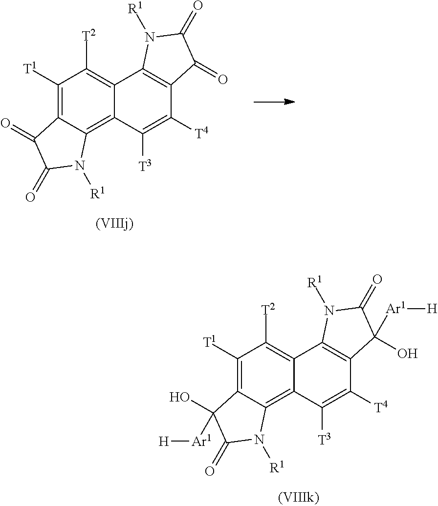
C1([T1])=C2C(=C3C(=C1[T2])C1=C(C([T4])=C3[T3])C(=O)C(=O)N1[R1])N([R1])C(=O)C2=O.C1([T1])=C2C(=C3C(=C1[T2])C1=C(C([T4])=C3[T3])C(O)([Ar1][H])C(=O)N1[R1])N([R1])C(=O)C2(O)[Ar1][H]
